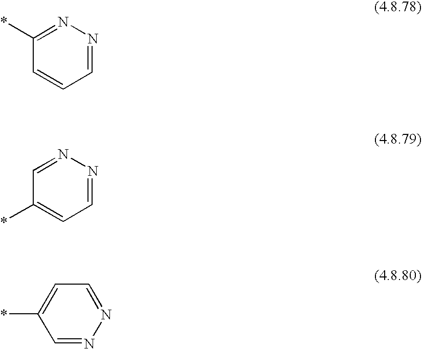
C1=NN=C(*)C=C1.C1=NN=CC(*)=C1.C1=NN=CC=C1*
